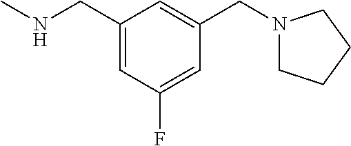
C1(CNC)=CC(F)=CC(CN2CCCC2)=C1
